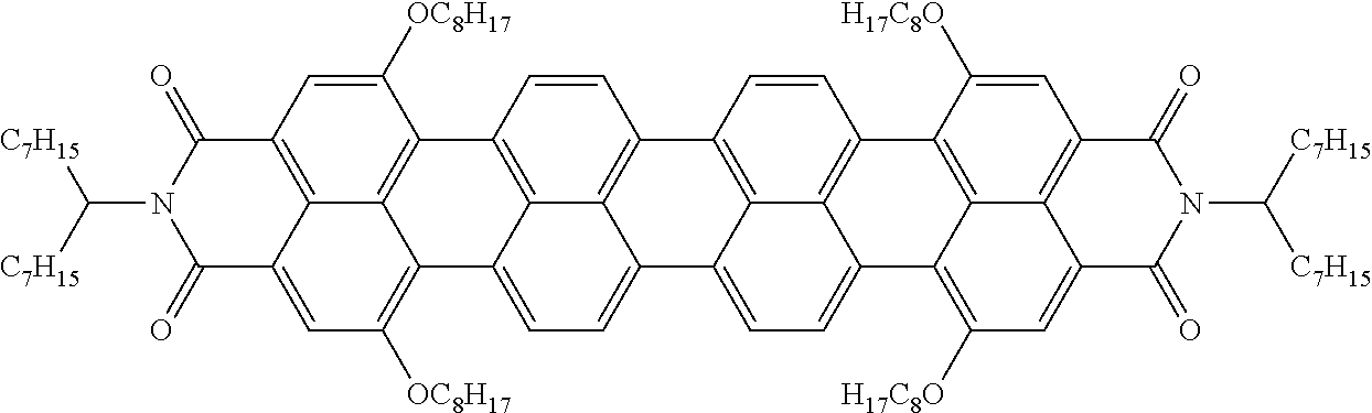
C1=CC2=C3C4=C1C1=C5C(=C([OC8H17])C=C6C5=C(C=C1[OC8H17])C(=O)N(C([C7H15])[C7H15])C6=O)C4=CC=C3C1=CC=C3C4=C(C=CC2=C14)C1=C2C4=C(C=C1[H17C8O])C(=O)N(C([C7H15])[C7H15])C(=O)C4=CC([H17C8O])=C23
